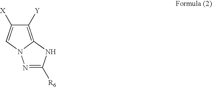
C1([Y])=C2N(C=C1[X])N=C([R6])N2
